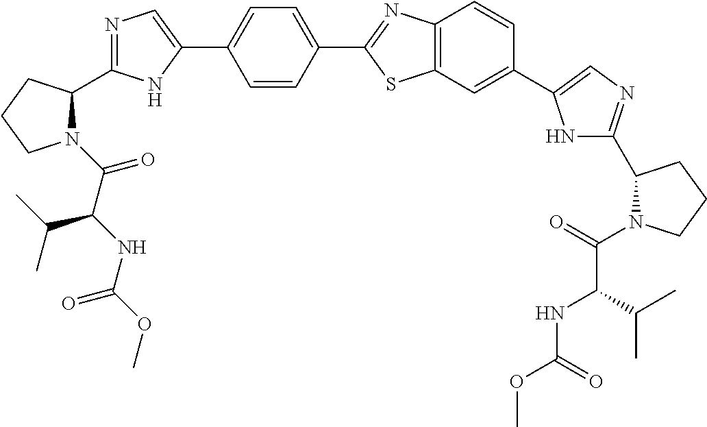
C(=O)(C(NC(OC)=O)C(C)C)N1C(C2=NC=C(C3=CC=C(C4=NC5=C(S4)C=C(C4=CN=C(C6N(C(=O)C(C(C)C)NC(OC)=O)CCC6)N4)C=C5)C=C3)N2)CCC1
